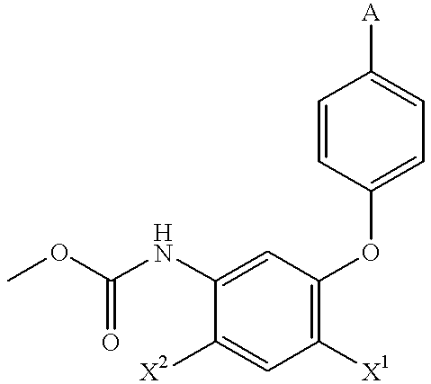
COC(NC1=CC(OC2=CC=C([A])C=C2)=C([X1])C=C1[X2])=O
